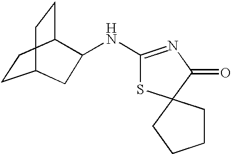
C1(NC2C3CCC(CC3)C2)=NC(=O)C2(S1)CCCC2
